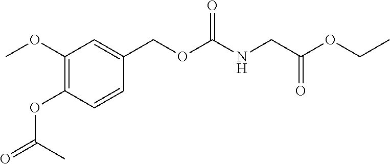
C1(OC)=C(OC(=O)C)C=CC(COC(NCC(OCC)=O)=O)=C1
